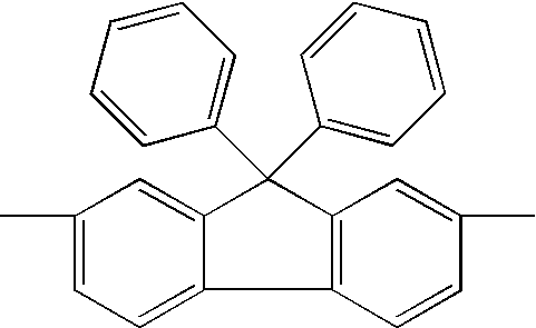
C1(C)=CC=C2C(=C1)C(C1=CC=CC=C1)(C1=CC=CC=C1)C1=C2C=CC(C)=C1
